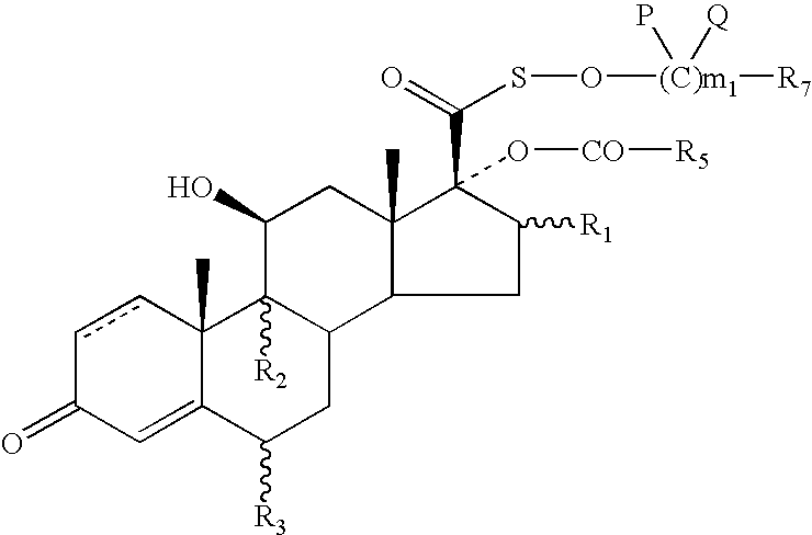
c1cC2(C)C(=CC1=O)C([R3])CC1C2([R2])C(O)CC2(C)C1CC([R1])C2(C(=O)SO[(C)m1](P)([Q])[R7])O[CO][R5]
